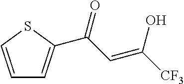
C(C=C([CF3])O)(=O)C1=CC=CS1
